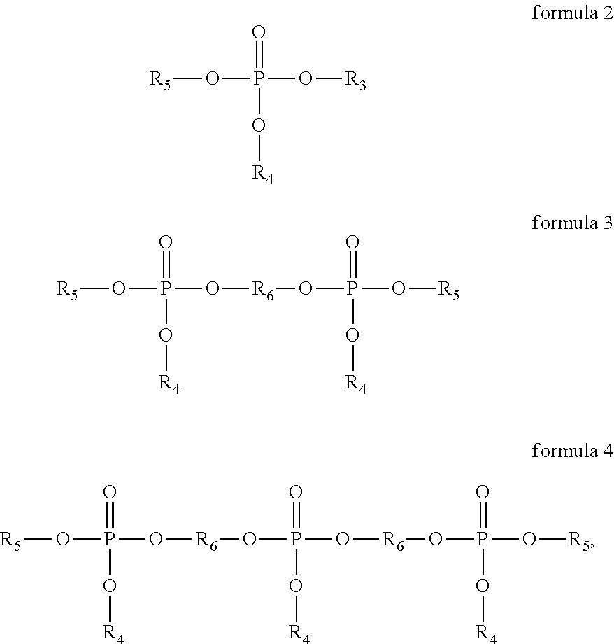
[R5]OP(O[R3])(=O)O[R4].[R5]OP(O[R6]OP(O[R5])(=O)O[R4])(=O)O[R4].[R5]OP(O[R6]OP(O[R6]OP(O[R5])(=O)O[R4])(=O)O[R4])(=O)O[R4]
